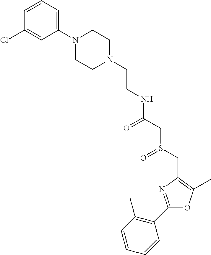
C(CN1CCN(C2=CC=CC(Cl)=C2)CC1)NC(CS(CC1=C(C)OC(C2=C(C)C=CC=C2)=N1)=O)=O
